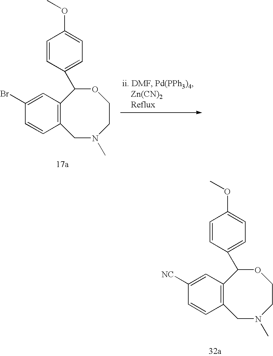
C12=C(C=C([NC])C=C1)C(C1=CC=C(OC)C=C1)OCCN(C)C2.C12=C(C=C(Br)C=C1)C(C1=CC=C(OC)C=C1)OCCN(C)C2
